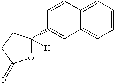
C1=CC2=CC=CC=C2C=C1C1([H])OC(=O)CC1
